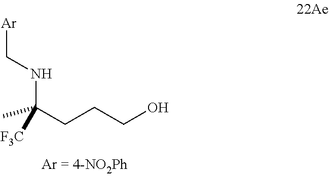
CC(CCCO)(NC[Ar])[F3C]
